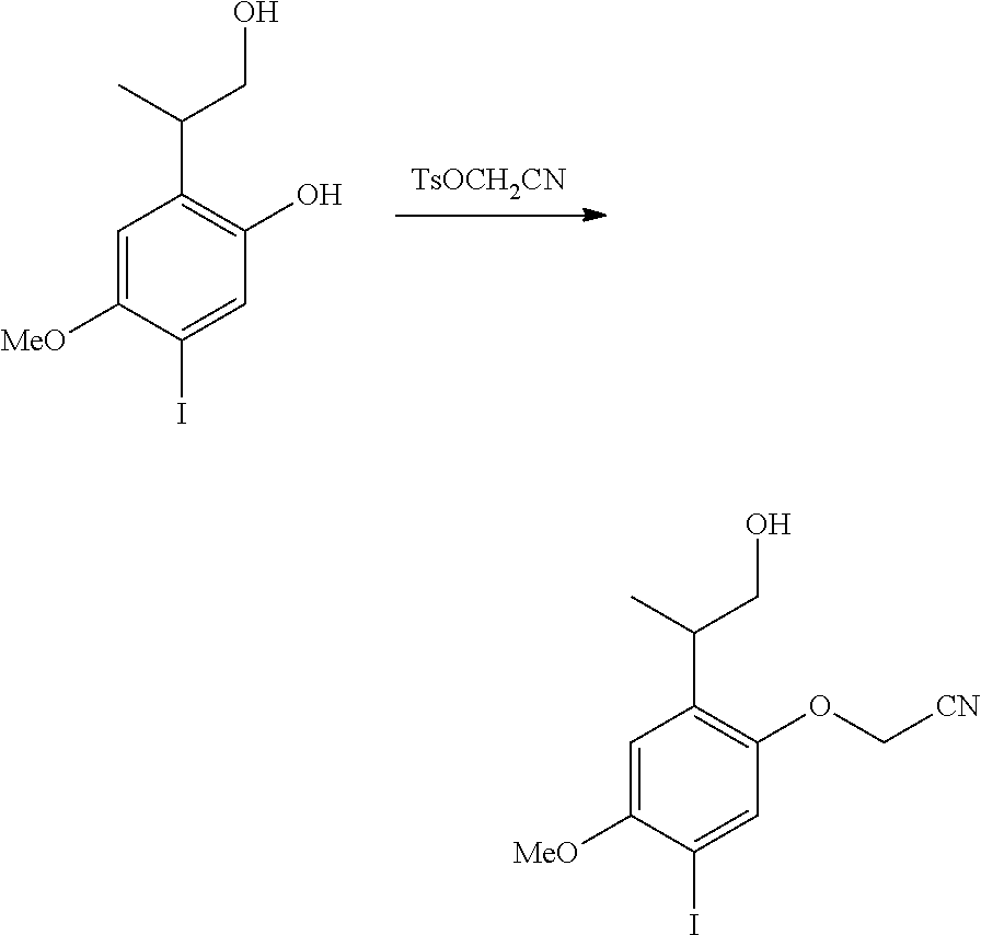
[TsOCH2CN].C1=C([MeO])C(I)=CC(O)=C1C(C)CO.C1=C([MeO])C(I)=CC(OC[CN])=C1C(C)CO
